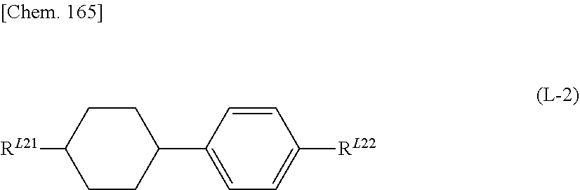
[RL21]C1CCC(C2=CC=C([RL22])C=C2)CC1
